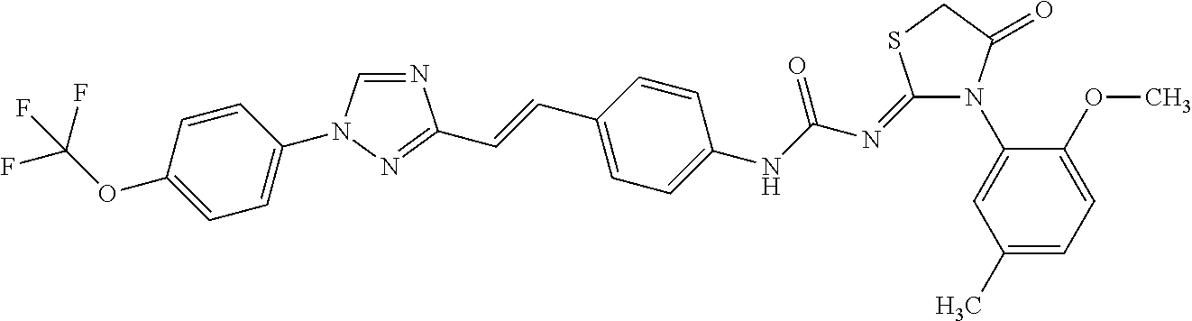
N1=CN(C2=CC=C(OC(F)(F)F)C=C2)N=C1C=CC1=CC=C(NC(N=C2N(C3=CC(C)=CC=C3OC)C(=O)CS2)=O)C=C1
